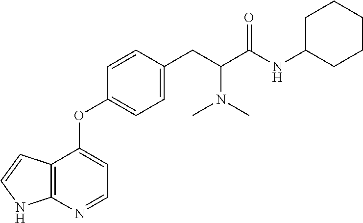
C12=C(N=CC=C1OC1=CC=C(CC(C(NC3CCCCC3)=O)N(C)C)C=C1)NC=C2
